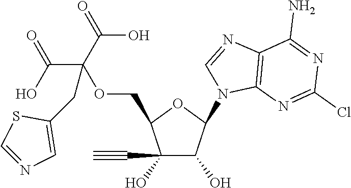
C1(O)(C#C)C(O)C(N2C3=C(N=C2)C(N)=NC(Cl)=N3)OC1COC(C(=O)O)(C(=O)O)CC1=CN=CS1
